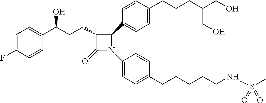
C1=C(F)C=CC(C(CCC2C(=O)N(C3=CC=C(CCCCCNS(C)(=O)=O)C=C3)C2C2=CC=C(CCCC(CO)CO)C=C2)O)=C1
